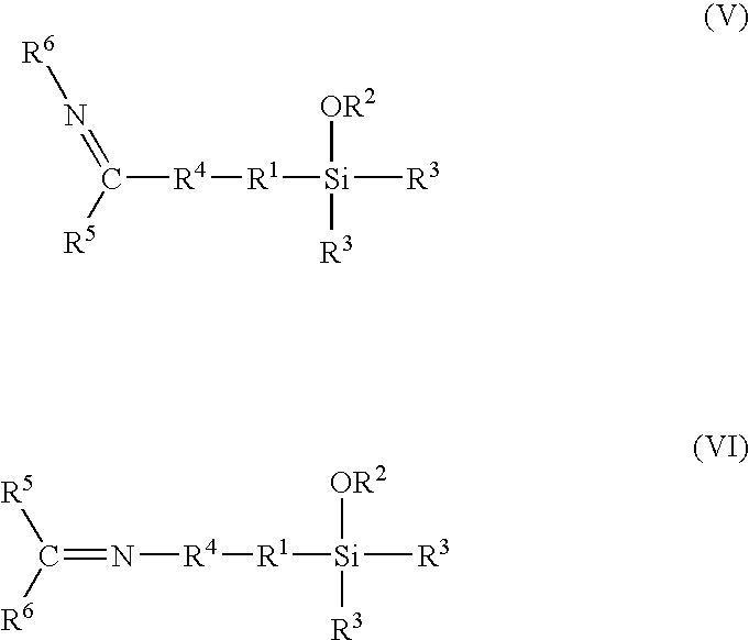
C([R4][R1][Si]([R3])([OR2])[R3])([R5])=N[R6].C(=N[R4][R1][Si]([R3])([OR2])[R3])([R6])[R5]
